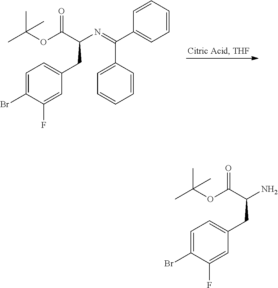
CC(OC(C(N=C(C1=CC=CC=C1)C1=CC=CC=C1)CC1=CC=C(Br)C(F)=C1)=O)(C)C.CC(OC(C(N)CC1=CC=C(Br)C(F)=C1)=O)(C)C
